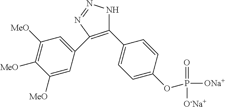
C1(C2=CC=C(OP(=O)([O-Na+])[ONa+])C=C2)=C(C2=CC([MeO])=C([MeO])C([MeO])=C2)N=NN1
